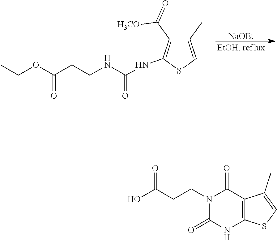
[NaOEt].C1(C(=O)[H3CO])=C(NC(NCCC(OCC)=O)=O)SC=C1C.N1(CCC(O)=O)C(=O)NC2=C(C1=O)C(C)=CS2
